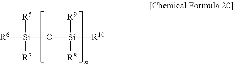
[R6][Si](O[Si]([R10])(C)([R8])[R9])(C)([R7])[R5]
